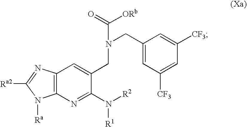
C12=C(C=C(CN(CC3=CC([CF3])=CC([CF3])=C3)C(=O)[ORb])C(N([R1])[R2])=N1)N=C([Ra2])N2[Ra]
